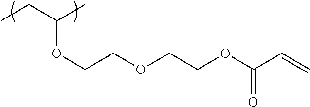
CCC(C)OCCOCCOC(C=C)=O
